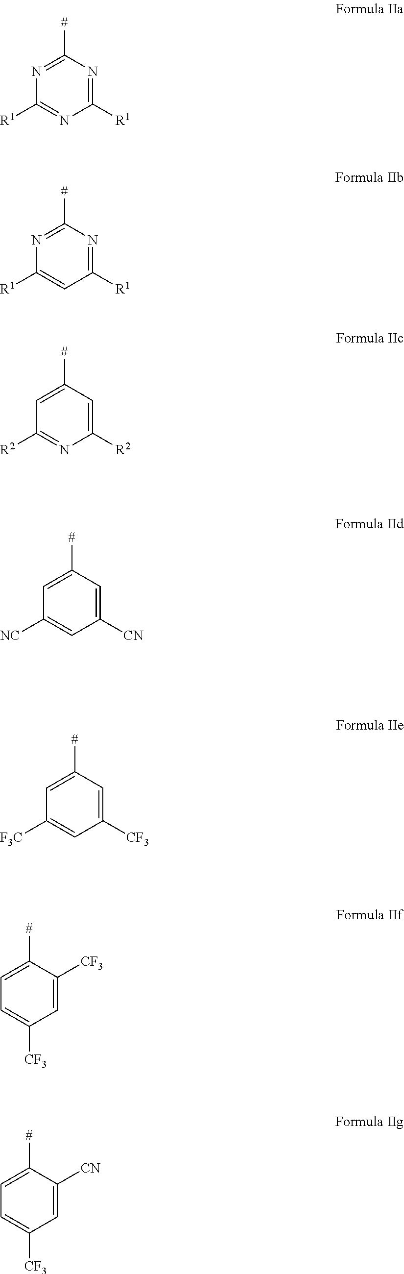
C1([R1])=NC([#])=NC([R1])=N1.C1([R1])=NC([#])=NC([R1])=C1.C1([R2])=CC([#])=CC([R2])=N1.C1([CN])=CC([#])=CC([NC])=C1.C1([CF3])=CC([#])=CC([F3C])=C1.C1=C([CF3])C([#])=CC=C1[CF3].C1=C([CN])C([#])=CC=C1[CF3]
